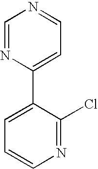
C1=NC(C2=CC=CN=C2Cl)=CC=N1
